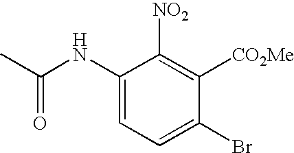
C1(NC(C)=O)=CC=C(Br)C([CO2Me])=C1[NO2]
